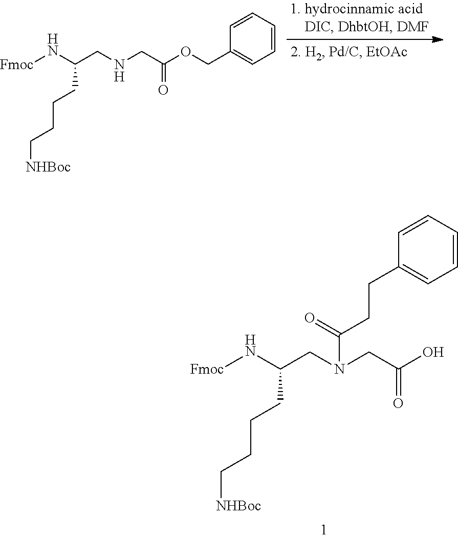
[Fmoc]NC(CN(CC(O)=O)C(=O)CCC1=CC=CC=C1)CCCC[NHBoc].[Fmoc]NC(CNCC(OCC1=CC=CC=C1)=O)CCCC[NHBoc]
